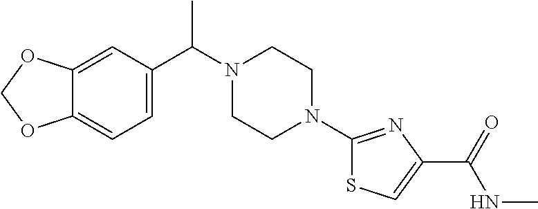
C12=CC(C(N3CCN(C4=NC(C(NC)=O)=CS4)CC3)C)=CC=C1OCO2
